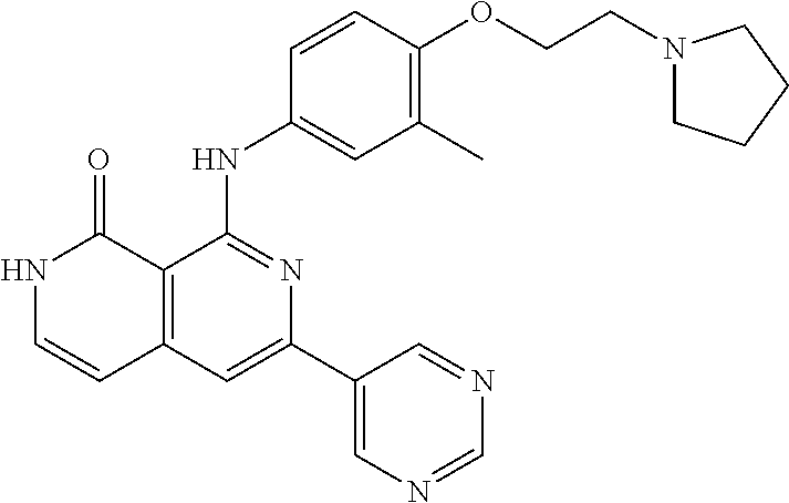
C1=CC(NC2=NC(C3=CN=CN=C3)=CC3=C2C(=O)NC=C3)=CC(C)=C1OCCN1CCCC1
